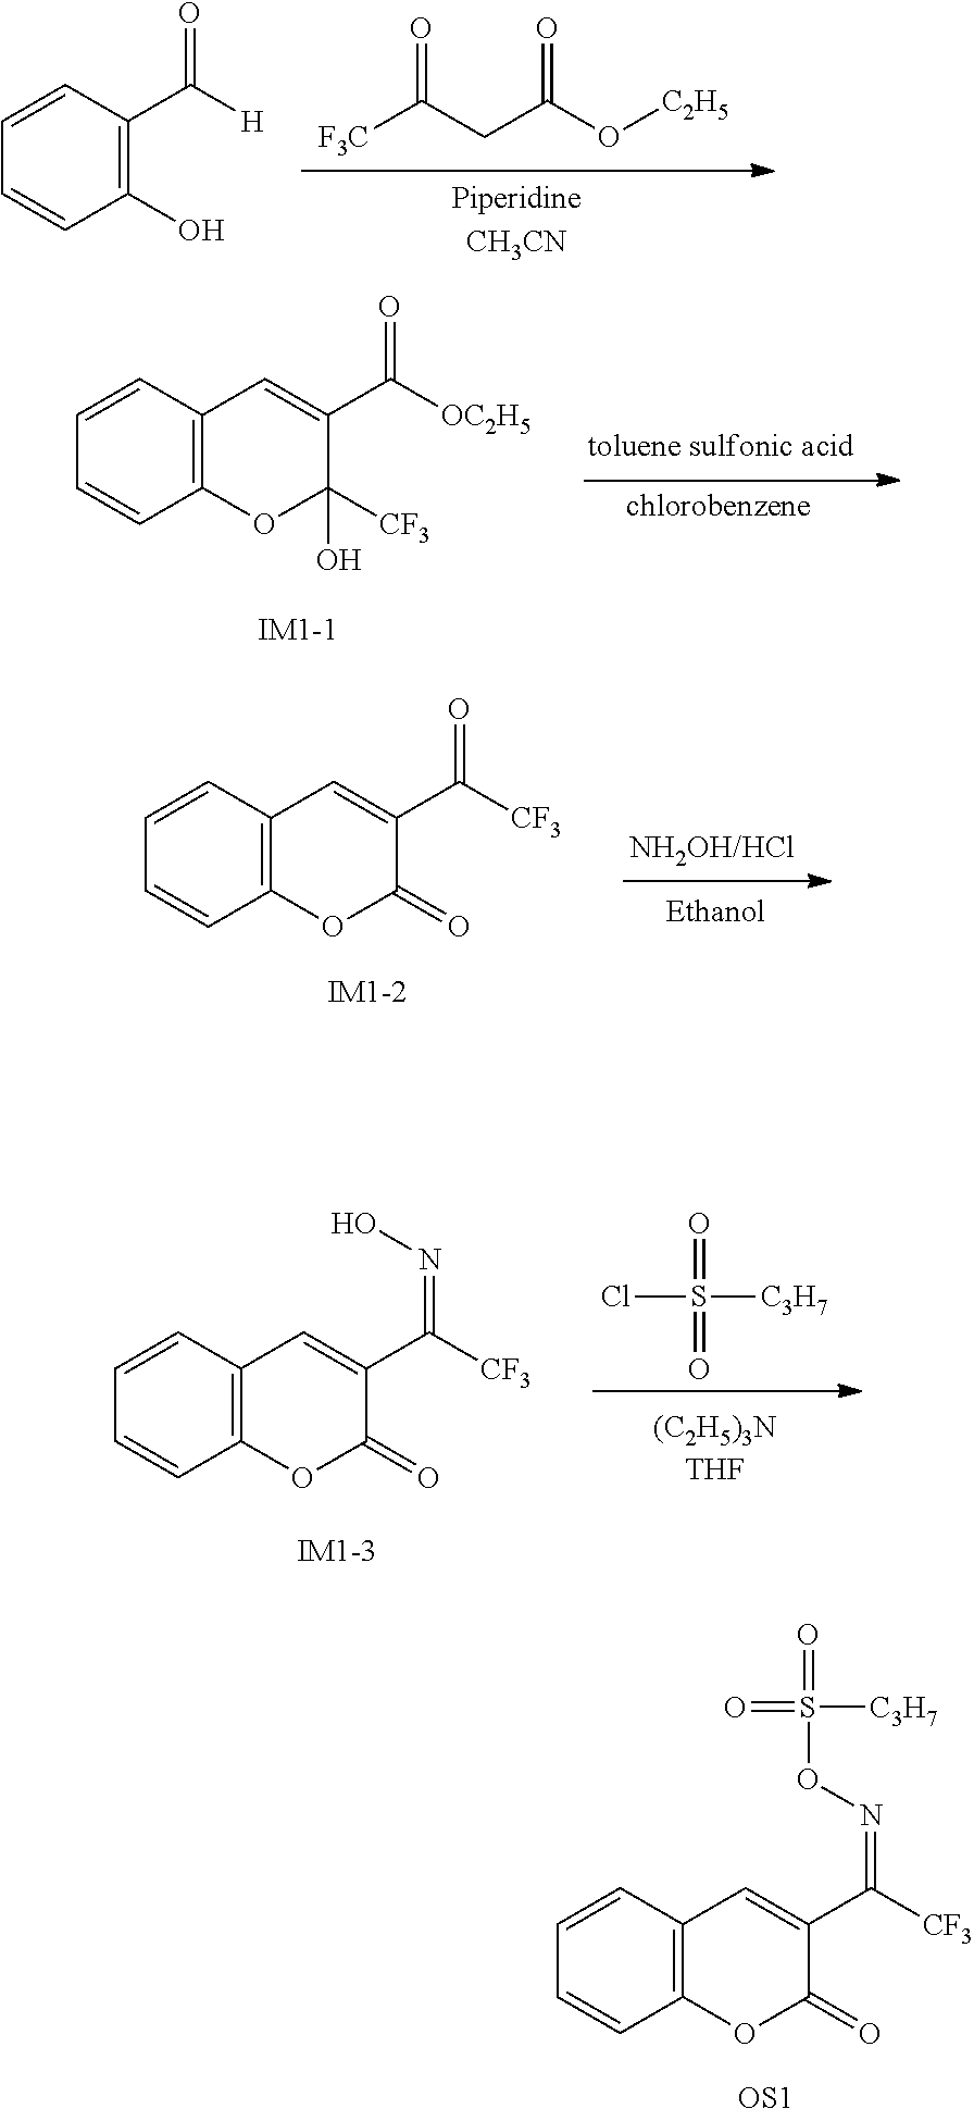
[F3C]C(CC(O[C2H5])=O)=O.C1=CC(C([H])=O)=C(O)C=C1.C1=CC2=C(C=C1)OC(O)([CF3])C(C([OC2H5])=O)=C2.C1=CC2=C(C=C1)OC(=O)C(C([CF3])=O)=C2.C1=CC2=C(C=C1)OC(=O)C(C([CF3])=NOS(=O)(=O)[C3H7])=C2.[OS1].C1=CC2=C(C=C1)OC(=O)C(C([CF3])=NO)=C2.ClS(=O)([C3H7])=O
